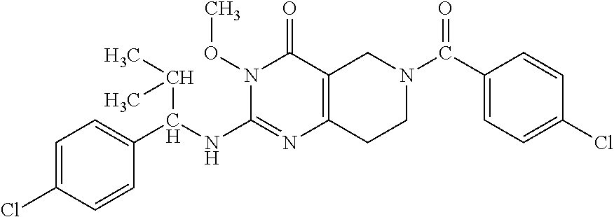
C1=C(Cl)C=CC(C(NC2=NC3=C(C(=O)N2OC)CN(C(=O)C2=CC=C(Cl)C=C2)CC3)C(C)C)=C1
